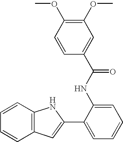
C1=CC2=C(C=C1)C=C(C1=CC=CC=C1NC(C1=CC(OC)=C(OC)C=C1)=O)N2
